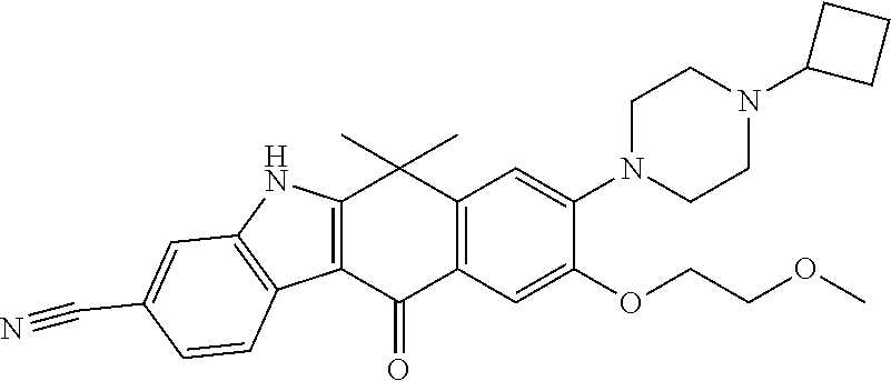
C12=C(C(=O)C3=C(C1(C)C)C=C(N1CCN(C4CCC4)CC1)C(OCCOC)=C3)C1=C(N2)C=C(C#N)C=C1
